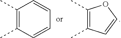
C1(C)=C(C)C=CO1.C1(C)=C(C)C=CC=C1
